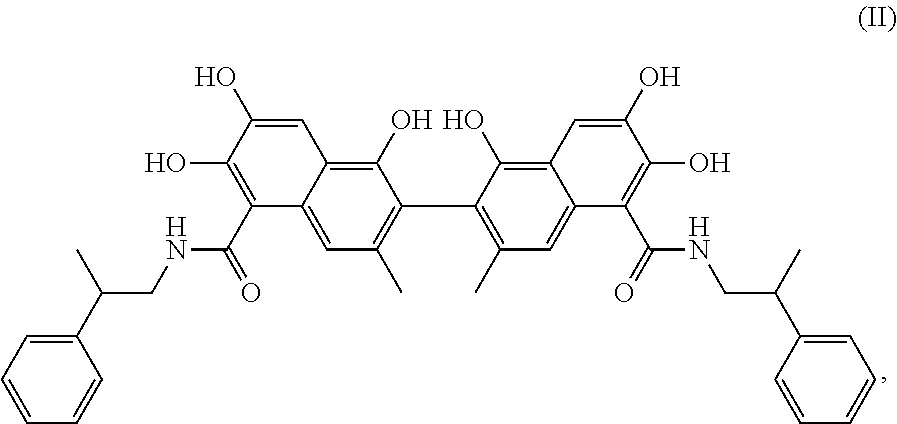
C1(C(CNC(=O)C2=C(O)C(O)=CC3=C(O)C(C4=C(C)C=C5C(C(NCC(C6=CC=CC=C6)C)=O)=C(O)C(O)=CC5=C4O)=C(C)C=C23)C)=CC=CC=C1
